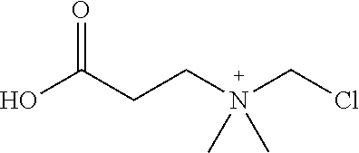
OC(CCN(CCl)(C)C)=O
